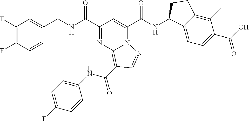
C1(F)=C(F)C=CC(CNC(C2=NC3=C(C(=O)NC4=CC=C(F)C=C4)C=NN3C(C(NC3C4=CC=C(C(O)=O)C(C)=C4CC3)=O)=C2)=O)=C1
